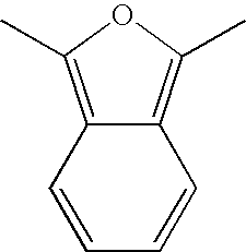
C1=CC=CC2=C(C)OC(C)=C12
